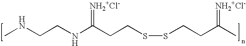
CNCCNC(CCSSCCC(C)=[NH2+Cl-])=[NH2+Cl-]
